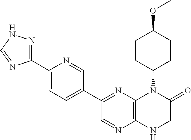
C12=C(N=C(C3=CC=C(C4=NNC=N4)N=C3)C=N1)N(C1CCC(OC)CC1)C(=O)CN2
